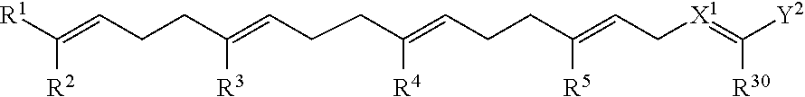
[R1]C(=CCCC(=CCCC(=CCCC(=CC[X1]=C([Y2])[R30])[R5])[R4])[R3])[R2]
